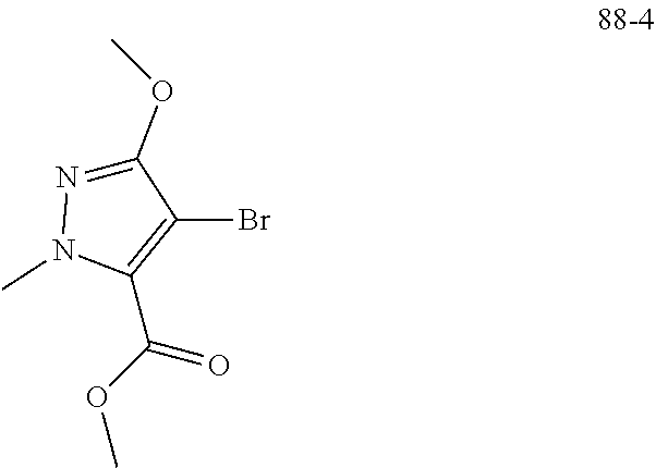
C1(C(=O)OC)=C(Br)C(OC)=NN1C
